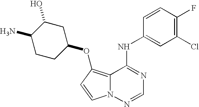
C12=C(OC3CC(O)C(N)CC3)C=CN1N=CN=C2NC1=CC(Cl)=C(F)C=C1
